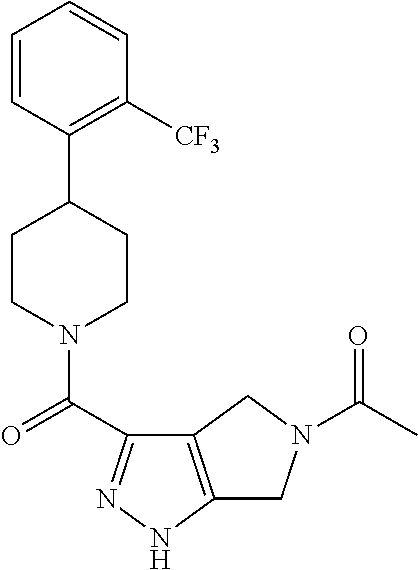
C1=CC(C2CCN(C(=O)C3=NNC4=C3CN(C(C)=O)C4)CC2)=C([CF3])C=C1
